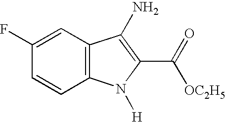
C12=C(C=C(F)C=C1)C(N)=C(C(=O)[OC2H5])N2[H]
